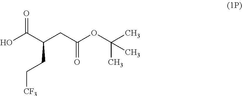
OC(C(CC(OC(C)(C)C)=O)CC[CF3])=O
